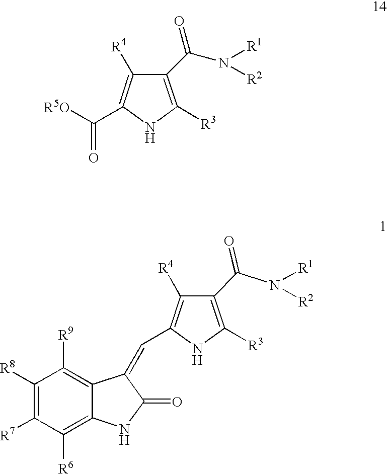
C1([R4])=C(C([R5O])=O)NC([R3])=C1C(N([R1])[R2])=O.C1([R8])=C([R7])C([R6])=C2C(=C1[R9])C(=CC1=C([R4])C(C(N([R1])[R2])=O)=C([R3])N1)C(=O)N2
